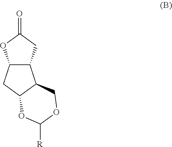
C12C(CC(=O)O1)C1C(C2)OC([R])OC1
